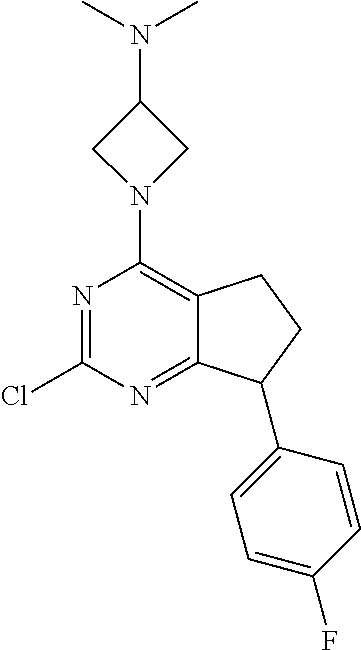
N1=C(Cl)N=C2C(=C1N1CC(N(C)C)C1)CCC2C1=CC=C(F)C=C1
